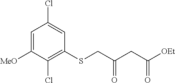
C1=C([MeO])C(Cl)=C(SCC(=O)CC(=O)[OEt])C=C1Cl
